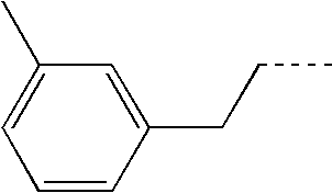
C1=CC(CCC)=CC(C)=C1
